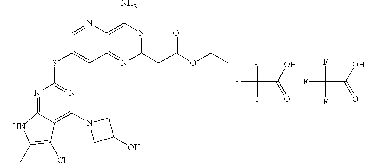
N1=C2C(=C(N3CC(O)C3)N=C1SC1=CC3=NC(CC(=O)OCC)=NC(N)=C3N=C1)C(Cl)=C(CC)N2.FC(C(=O)O)(F)F.FC(C(=O)O)(F)F
